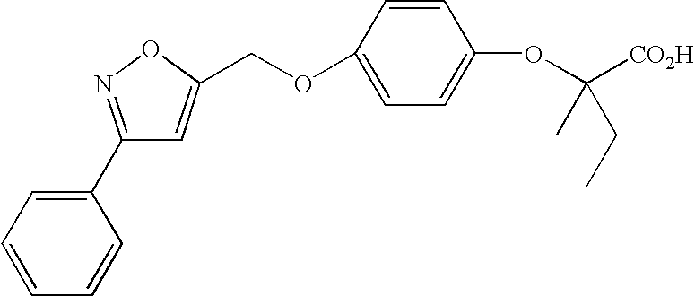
C(OC1=CC=C(OC([CO2H])(C)CC)C=C1)C1=CC(C2=CC=CC=C2)=NO1
